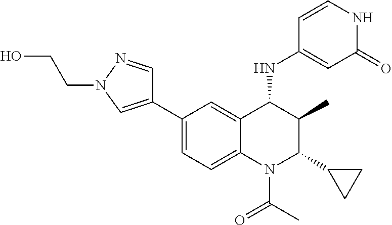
C1(C2=CN(CCO)N=C2)=CC=C2C(=C1)C(NC1=CC(=O)NC=C1)C(C)C(C1CC1)N2C(C)=O
